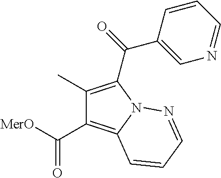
C1(C)=C(C(=O)C2=CN=CC=C2)N2C(=C1C([MerO])=O)C=CC=N2
